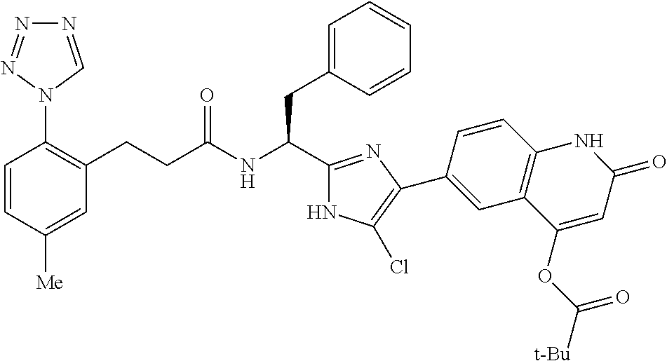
C(NC(CC1=CC=CC=C1)C1=NC(C2=CC3=C(C=C2)NC(=O)C=C3OC([t-Bu])=O)=C(Cl)N1)(=O)CCC1=C(N2N=NN=C2)C=CC([Me])=C1
